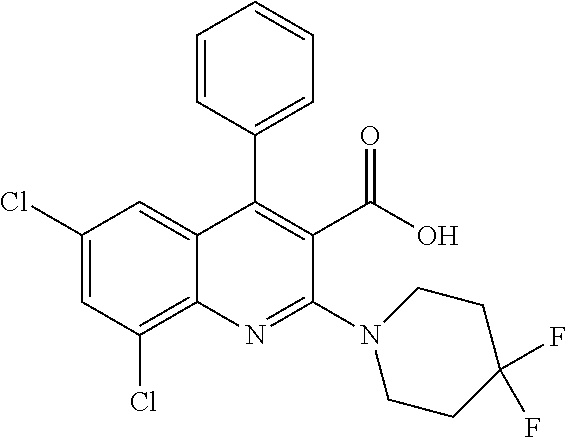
C1=CC(C2=C(C(O)=O)C(N3CCC(F)(F)CC3)=NC3=C(Cl)C=C(Cl)C=C23)=CC=C1
